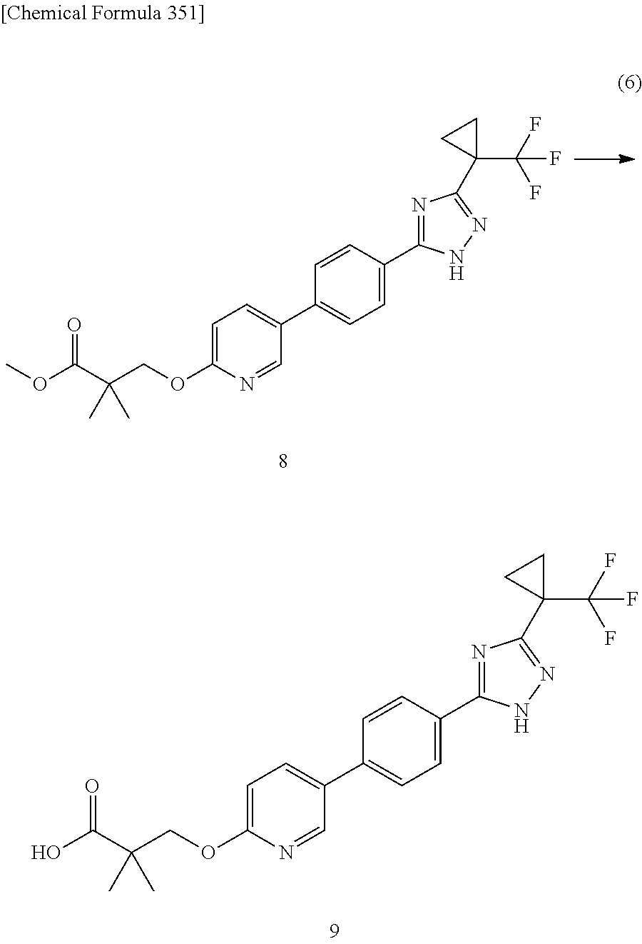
C1=C(OCC(C(OC)=O)(C)C)N=CC(C2=CC=C(C3=NC(C4(C(F)(F)F)CC4)=NN3)C=C2)=C1.C1=C(OCC(C(O)=O)(C)C)N=CC(C2=CC=C(C3=NC(C4(C(F)(F)F)CC4)=NN3)C=C2)=C1
